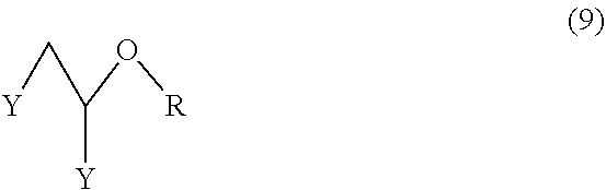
C(C(O[R])[Y])[Y]
